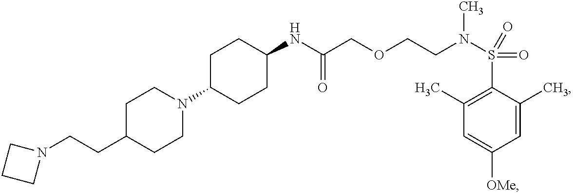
N(C(=O)COCCN(C)S(C1=C(C)C=C([OMe])C=C1C)(=O)=O)C1CCC(N2CCC(CCN3CCC3)CC2)CC1
